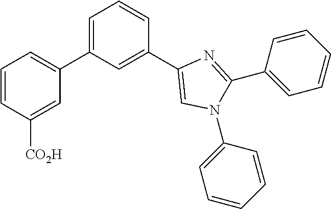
C1=C(C2=CC=CC([CO2H])=C2)C=C(C2=CN(C3=CC=CC=C3)C(C3=CC=CC=C3)=N2)C=C1
